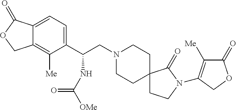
C1(C(NC([OMe])=O)CN2CCC3(CC2)CCN(C2=C([Me])C(=O)OC2)C3=O)=CC=C2C(=C1[Me])COC2=O
